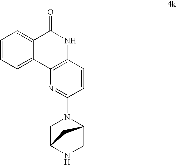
C1=C2C(=CC=C1)C(=O)NC1=C2N=C(N2CC3NCC2C3)C=C1
